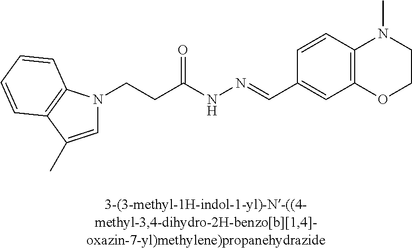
C1=C(C)C2=C(N1CCC(NN=CC1=CC3=C(C=C1)N(C)CCO3)=O)C=CC=C2
